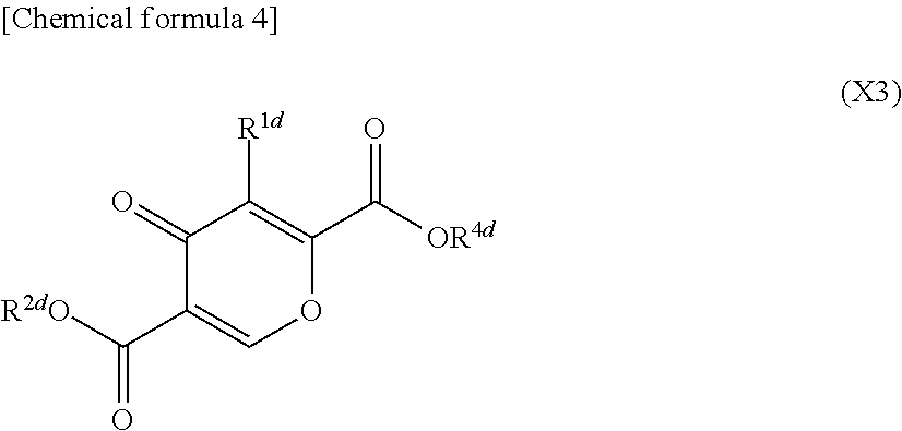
O=C1C(C(=O)[R2dO])=COC(C([OR4d])=O)=C1[R1d]
